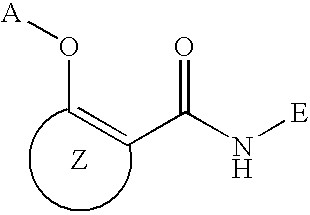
C(C(N[E])=O)=CO[A]
